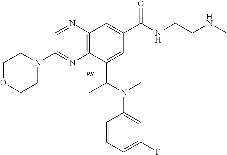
C12=C(N=CC(N3CCOCC3)=N1)C=C(C(NCCNC)=O)C=C2C(N(C1=CC(F)=CC=C1)C)C.[RS]
